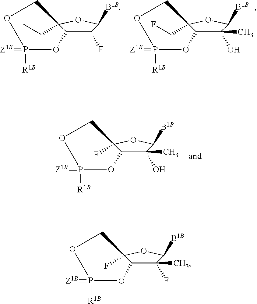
C1(O)(C)C2C(CF)(OC1[B1B])COP(=[Z1B])([R1B])O2.C1(F)C2C(CC)(OC1[B1B])COP(=[Z1B])([R1B])O2.C1(O)(C)C2C(F)(OC1[B1B])COP(=[Z1B])([R1B])O2.C1(F)(C)C2C(F)(OC1[B1B])COP(=[Z1B])([R1B])O2
